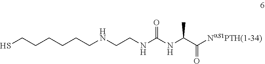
C(CNC(NC(C([NaS1PTH(1-34)])=O)C)=O)NCCCCCCS
